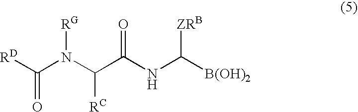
C(=O)([RD])N(C(C(NC([B(OH)2])[ZRB])=O)[RC])[RG]
